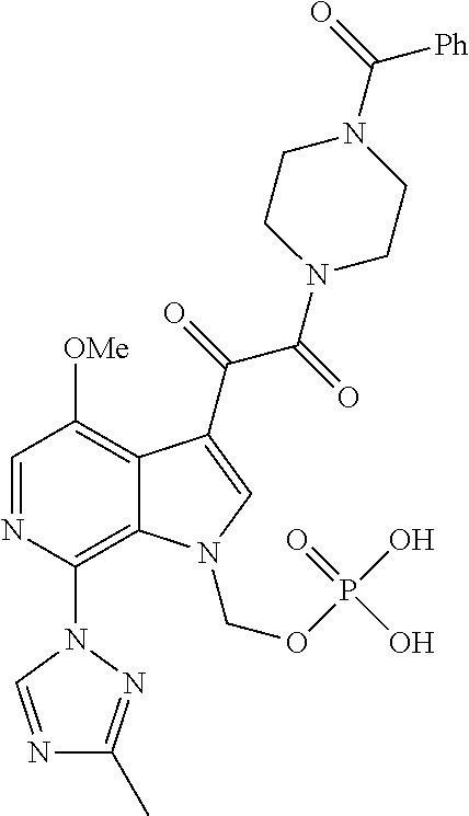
C12=C(N3C=NC(C)=N3)N=CC([OMe])=C1C(C(=O)C(N1CCN(C([Ph])=O)CC1)=O)=CN2COP(=O)(O)O
